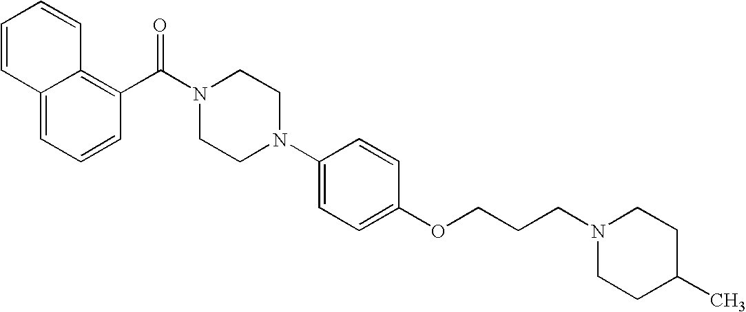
C12=CC=CC(C(N3CCN(C4=CC=C(OCCCN5CCC(C)CC5)C=C4)CC3)=O)=C1C=CC=C2
